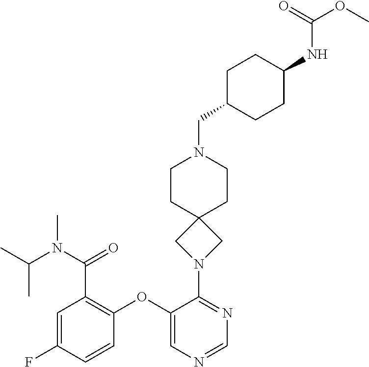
C1=C(F)C=CC(OC2=CN=CN=C2N2CC3(C2)CCN(CC2CCC(NC(OC)=O)CC2)CC3)=C1C(=O)N(C)C(C)C
